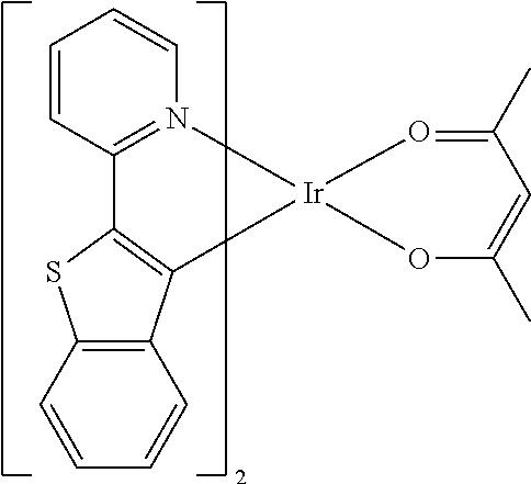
C1=CC2=N(C=C1)[Ir]1(C3=C2SC2=C3C=CC=C2)OC(C)=CC(C)=O1
